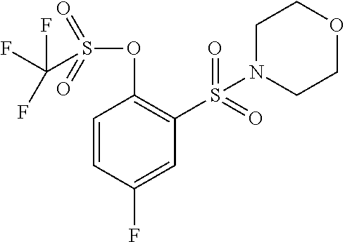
C1=CC(F)=CC(S(=O)(=O)N2CCOCC2)=C1OS(=O)(=O)C(F)(F)F
